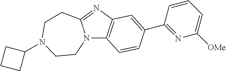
N12C3=C(N=C1CCN(C1CCC1)CC2)C=C(C1=NC([OMe])=CC=C1)C=C3
